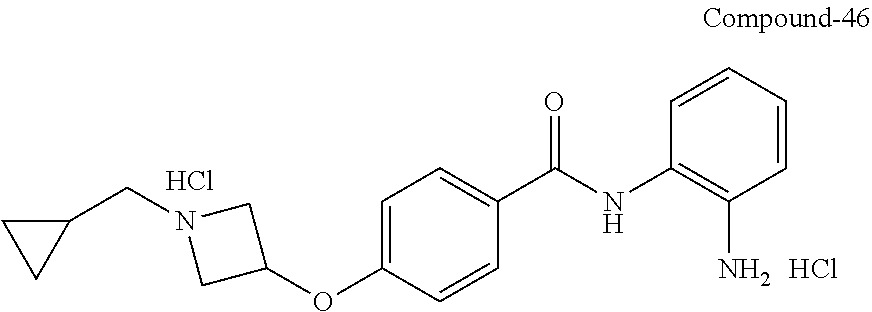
C1=C(OC2CN(CC3CC3)C2)C=CC(C(NC2=C(N)C=CC=C2)=O)=C1.Cl.Cl
